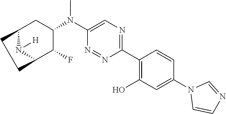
C1(C2=C(O)C=C(N3C=CN=C3)C=C2)=NC=C(N(C2CC3N([H])C(C2F)CC3)C)N=N1
